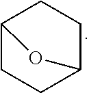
C12CCC(CC1)O2
